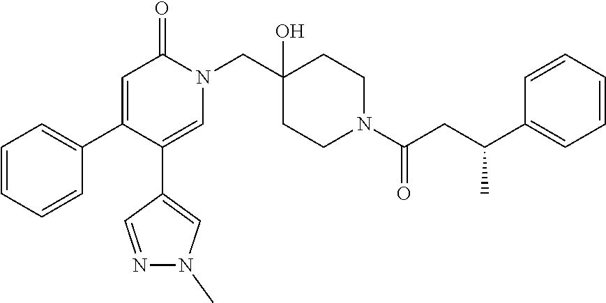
C1(C2=CC=CC=C2)=CC(=O)N(CC2(O)CCN(C(=O)CC(C3=CC=CC=C3)C)CC2)C=C1C1=CN(C)N=C1
